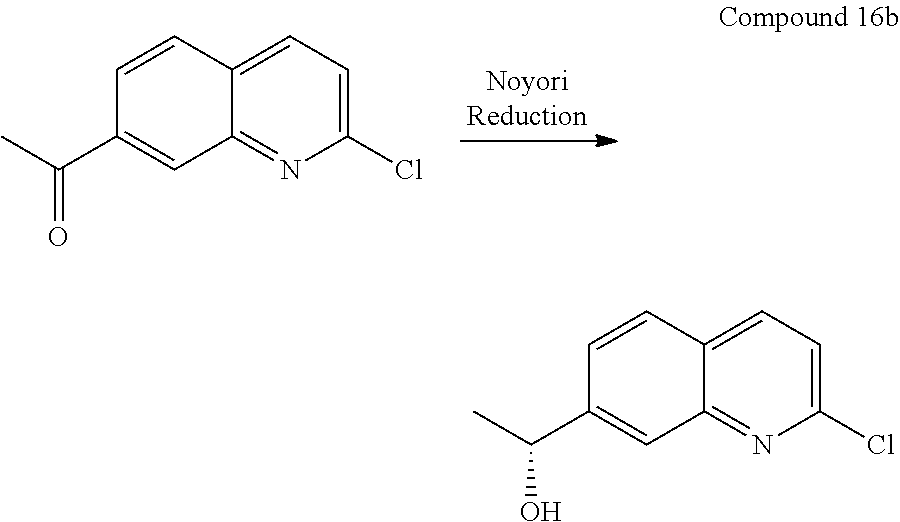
C12=NC(Cl)=CC=C1C=CC(C(C)=O)=C2.C12=NC(Cl)=CC=C1C=CC(C(C)O)=C2
